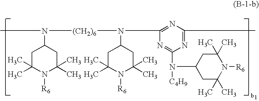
CN([(CH2)6]N(C1CC(C)(C)N([R6])C(C)(C)C1)C1=NC(C)=NC(N([C4H9])C2CC(C)(C)N([R6])C(C)(C)C2)=N1)C1CC(C)(C)N([R6])C(C)(C)C1
